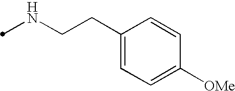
N(CCC1=CC=C([OMe])C=C1)C
